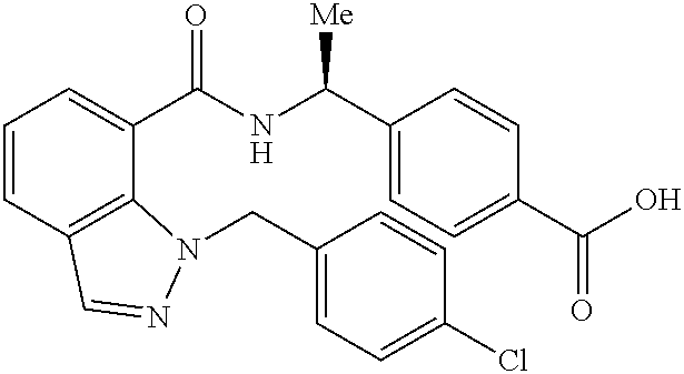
C1=CC2=C(C(C(NC(C3=CC=C(C(O)=O)C=C3)[Me])=O)=C1)N(CC1=CC=C(Cl)C=C1)N=C2
